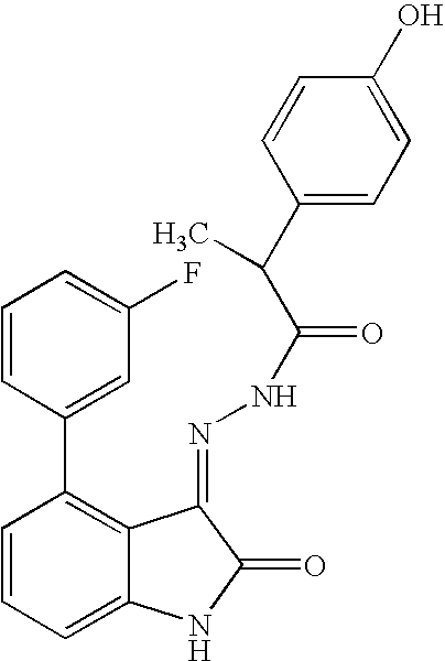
C1=CC(C2=C3C(=CC=C2)NC(=O)C3=NNC(=O)C(C2=CC=C(O)C=C2)C)=CC(F)=C1
